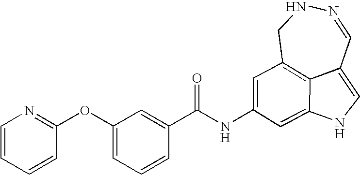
C1=CC=CN=C1OC1=CC=CC(C(NC2=CC3=C4C(=CNC4=C2)C=NNC3)=O)=C1
